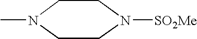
C1N(C)CCN([SO2Me])C1
